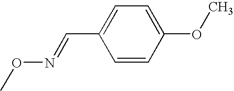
CON=CC1=CC=C(OC)C=C1
